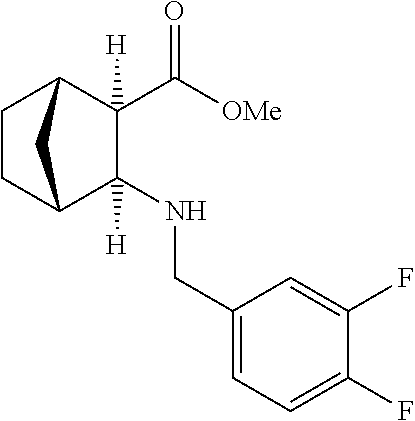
C1(NCC2=CC=C(F)C(F)=C2)([H])C2CCC(C1(C([OMe])=O)[H])C2
